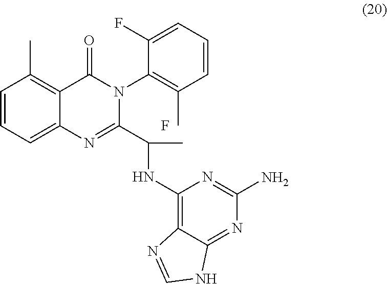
C1=CC=C2C(=C1C)C(=O)N(C1=C(C)C=CC=C1F)C(C(C)NC1=C3C(=NC(N)=N1)NC=N3)=N2.F
